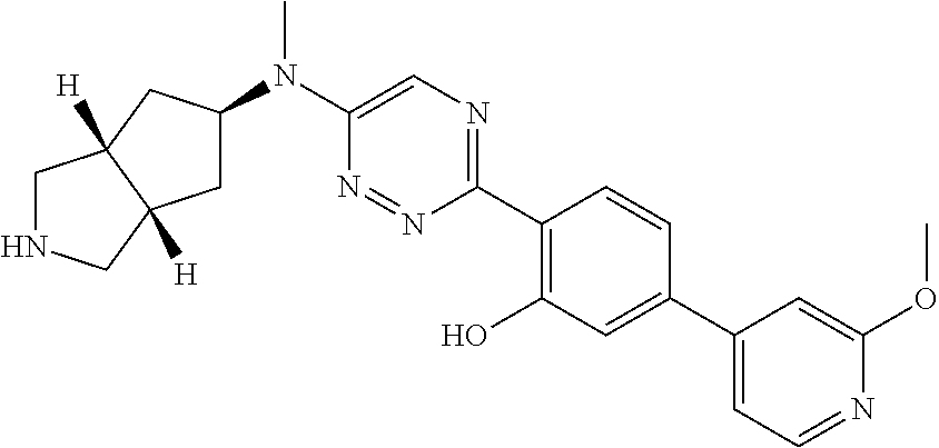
N(C1=CN=C(C2=C(O)C=C(C3=CC=NC(OC)=C3)C=C2)N=N1)(C)C1CC2([H])C([H])(C1)CNC2
